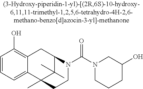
C1=CC=C2C(=C1O)CC1C(C)(C)C2(C)CCN1C(N1CCCC(O)C1)=O
